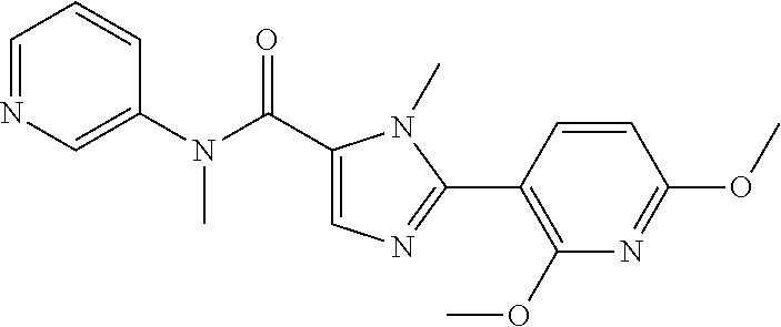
C1=CC=NC=C1N(C(C1=CN=C(C2=C(OC)N=C(OC)C=C2)N1C)=O)C
